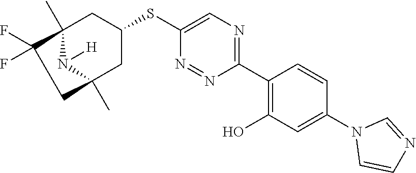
C1(C2=C(O)C=C(N3C=CN=C3)C=C2)=NC=C(SC2CC3(C)N([H])C(C)(C2)CC3(F)F)N=N1
